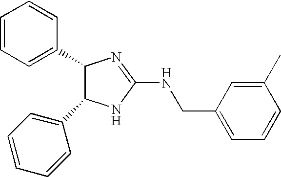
C1(C2C(C3=CC=CC=C3)NC(NCC3=CC=CC(C)=C3)=N2)=CC=CC=C1
